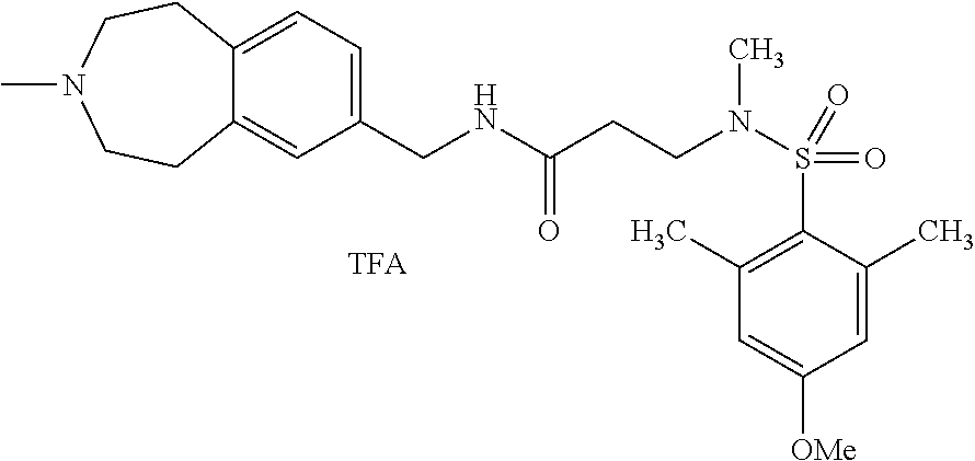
C1(C)=C(S(=O)(=O)N(CCC(NCC2=CC=C3C(=C2)CCN(C)CC3)=O)C)C(C)=CC([OMe])=C1
